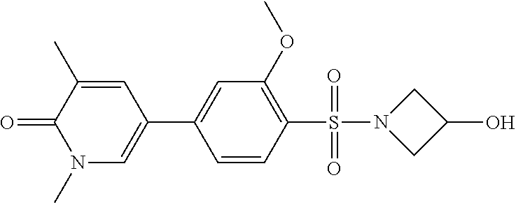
O=C1C(C)=CC(C2=CC(OC)=C(S(N3CC(O)C3)(=O)=O)C=C2)=CN1C
